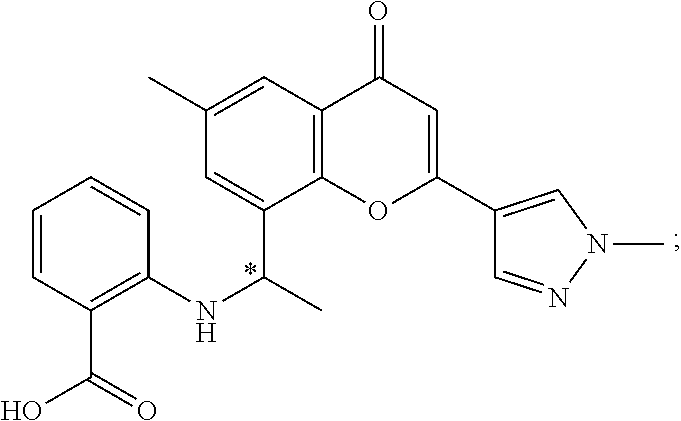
C1=CC(C(=O)O)=C(NC(C)C2=CC(C)=CC3=C2OC(C2=CN(C)N=C2)=CC3=O)C=C1
